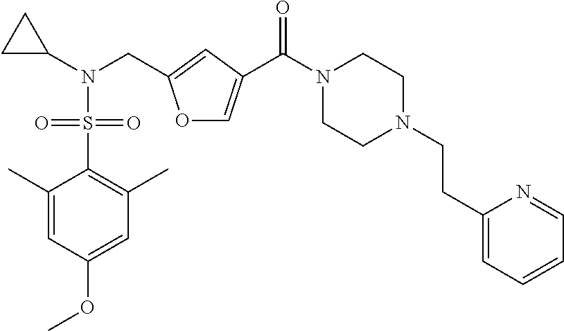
C1(C)=CC(OC)=CC(C)=C1S(N(C1CC1)CC1=CC(C(N2CCN(CCC3=CC=CC=N3)CC2)=O)=CO1)(=O)=O
